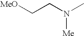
[MeO]CCN(C)[Me]
